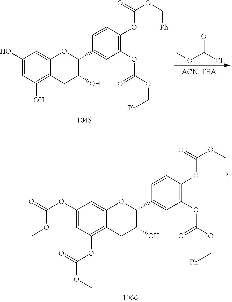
O(C1=CC(OC(OC)=O)=C2C(=C1)OC(C1=CC(OC(OC[Ph])=O)=C(OC(OC[Ph])=O)C=C1)C(O)C2)C(=O)OC.OC1=CC(O)=C2C(=C1)OC(C1=CC(OC(OC[Ph])=O)=C(OC(OC[Ph])=O)C=C1)C(O)C2.O=C(Cl)OC
